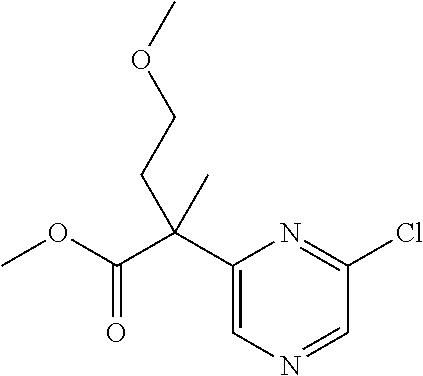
C1(C(C(OC)=O)(CCOC)C)=CN=CC(Cl)=N1
